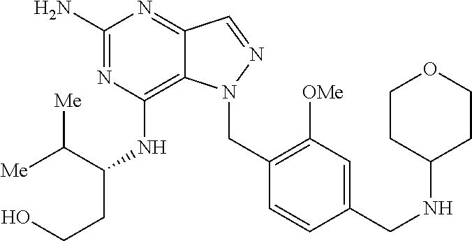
C1(N)=NC(NC(CCO)C([Me])[Me])=C2C(=N1)C=NN2CC1=C([OMe])C=C(CNC2CCOCC2)C=C1
